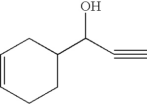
C1=CCCC(C(C#C)O)C1
